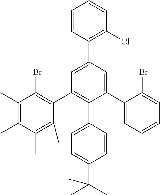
C1(C)=C(C)C(C)=C(C)C(C2=C(C3=CC=C(C(C)(C)C)C=C3)C(C3=CC=CC=C3Br)=CC(C3=C(Cl)C=CC=C3)=C2)=C1Br
